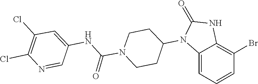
C1(=O)NC2=C(Br)C=CC=C2N1C1CCN(C(NC2=CC(Cl)=C(Cl)N=C2)=O)CC1
